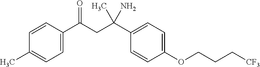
C1(OCCC[CF3])=CC=C(C(CC(C2=CC=C(C)C=C2)=O)(N)C)C=C1
